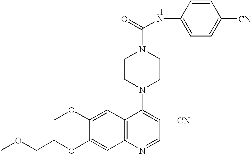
COCCOC1=CC2=C(C=C1OC)C(N1CCN(C(=O)NC3=CC=C([CN])C=C3)CC1)=C([CN])C=N2
